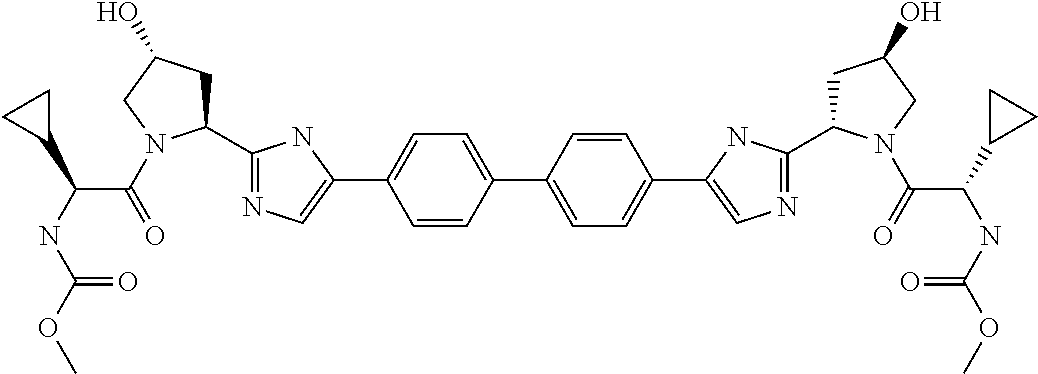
C1=C(C2=CN=C(C3CC(O)CN3C(C(NC(=O)OC)C3CC3)=O)N2)C=CC(C2=CC=C(C3=CN=C(C4CC(O)CN4C(=O)C(NC(=O)OC)C4CC4)N3)C=C2)=C1
